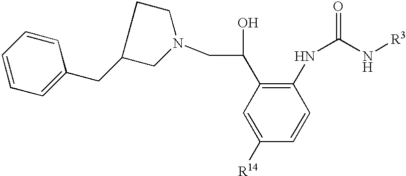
C1=C([R14])C=CC(NC(=O)N[R3])=C1C(CN1CCC(CC2=CC=CC=C2)C1)O
